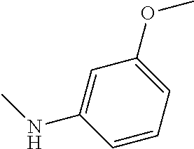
C1(OC)=CC=CC(NC)=C1
